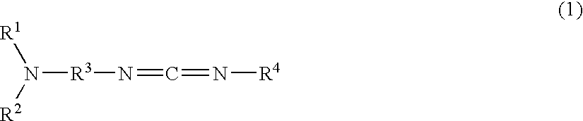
N([R3]N=C=N[R4])([R2])[R1]
